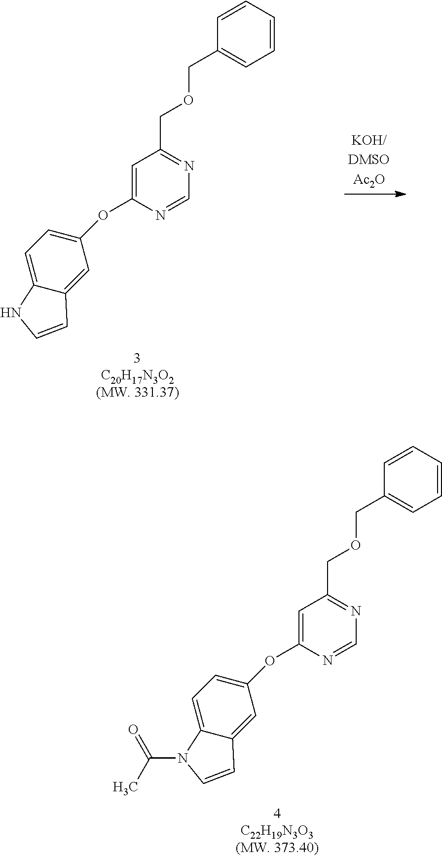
C1=C(OC2=CC=C3C(=C2)C=CN3)N=CN=C1COCC1=CC=CC=C1.C1=C(OC2=CC=C3C(=C2)C=CN3C(C)=O)N=CN=C1COCC1=CC=CC=C1
